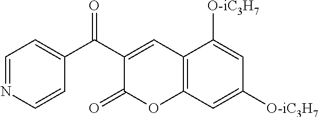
C1=NC=CC(C(C2=CC3=C(OC2=O)C=C([O-iC3H7])C=C3[O-iC3H7])=O)=C1
